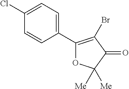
C1(C2=CC=C(Cl)C=C2)=C(Br)C(=O)C([Me])([Me])O1
